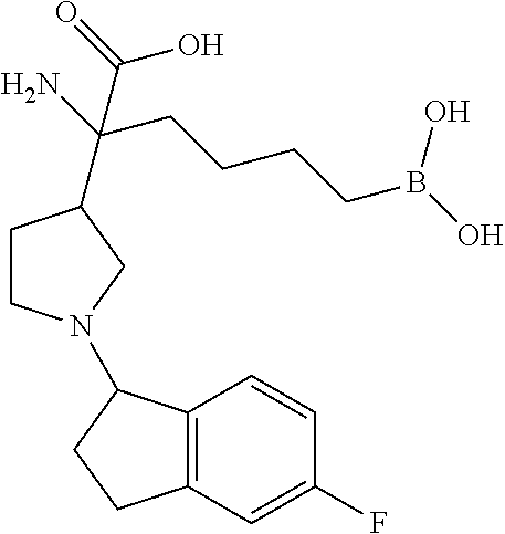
C12=C(CCC1N1CCC(C(N)(CCCCB(O)O)C(=O)O)C1)C=C(F)C=C2
